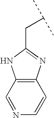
C1(CC(C)C)=NC2=C(N1)C=NC=C2
